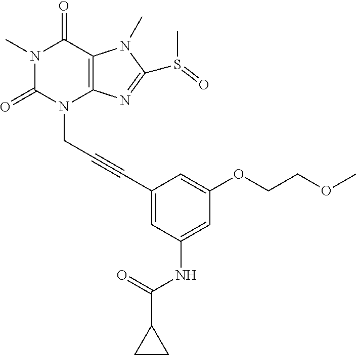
N1(C)C(=O)N(CC#CC2=CC(NC(C3CC3)=O)=CC(OCCOC)=C2)C2=C(C1=O)N(C)C(S(C)=O)=N2
